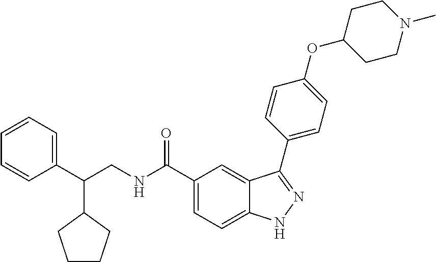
C1(C(C2=CC=CC=C2)CNC(C2=CC=C3C(=C2)C(C2=CC=C(OC4CCN(C)CC4)C=C2)=NN3)=O)CCCC1
